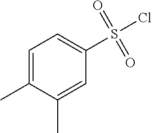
C1(S(Cl)(=O)=O)=CC=C(C)C(C)=C1
